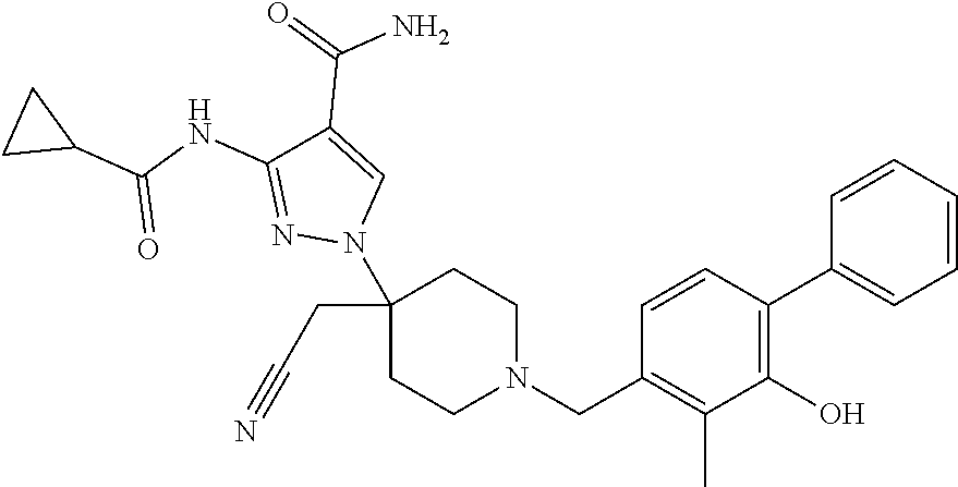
C1(N2C=C(C(=O)N)C(NC(C3CC3)=O)=N2)(CC#N)CCN(CC2=C(C)C(O)=C(C3=CC=CC=C3)C=C2)CC1
